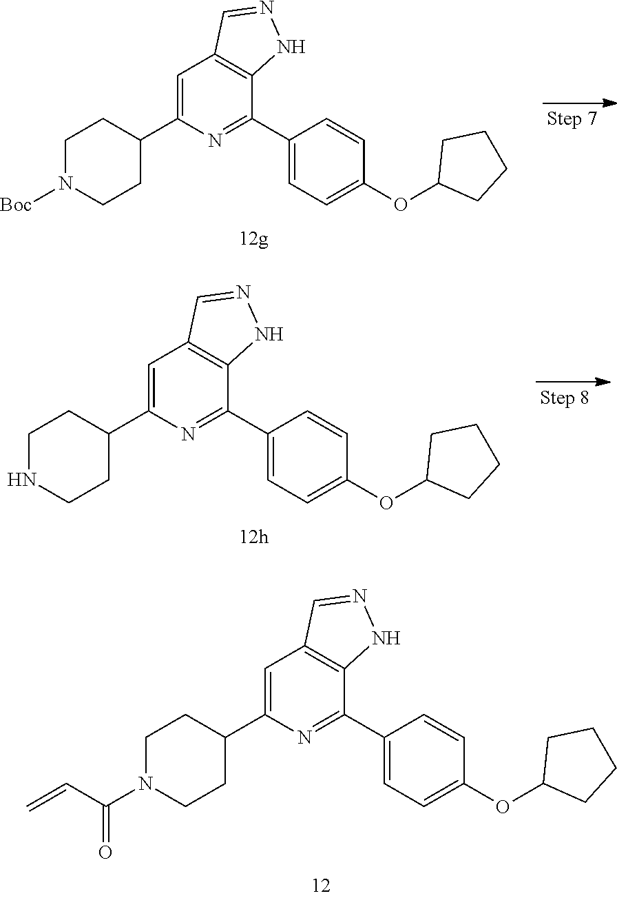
C1(C2=CC3=C(C(C4=CC=C(OC5CCCC5)C=C4)=N2)NN=C3)CCN(C(=O)C=C)CC1.C1N([Boc])CCC(C2=CC3=C(C(C4=CC=C(OC5CCCC5)C=C4)=N2)NN=C3)C1.C1NCCC(C2=CC3=C(C(C4=CC=C(OC5CCCC5)C=C4)=N2)NN=C3)C1
